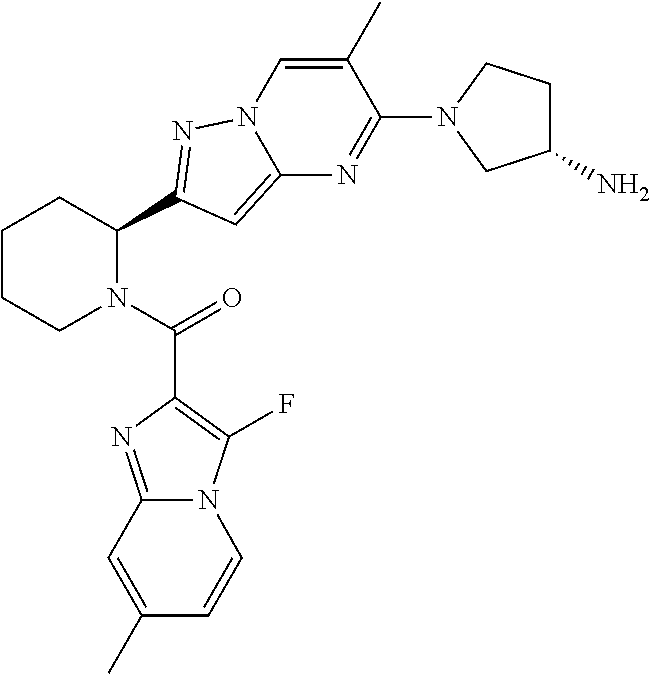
C1CCN(C(=O)C2=C(F)N3C(=N2)C=C(C)C=C3)C(C2=NN3C(=C2)N=C(N2CC(N)CC2)C(C)=C3)C1
